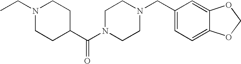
C1(CN2CCN(C(C3CCN(CC)CC3)=O)CC2)=CC=C2C(=C1)OCO2
